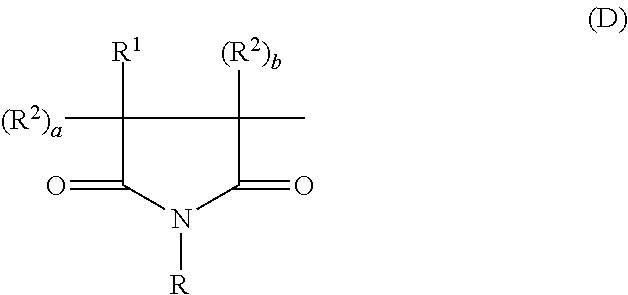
C1(C)([(R2)b])C([(R2)a])([R1])C(=O)N([R])C1=O
